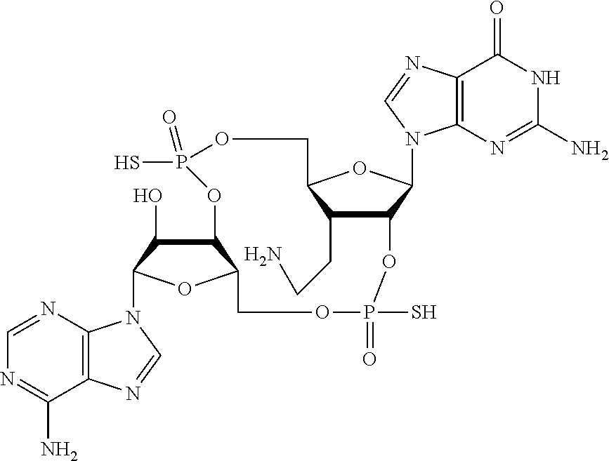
C1=NC2=C(C(N)=N1)N=CN2C1C(O)C2C(O1)COP(S)(=O)OC1C(CCN)C(OC1N1C3=C(C(=O)NC(N)=N3)N=C1)COP(S)(=O)O2
